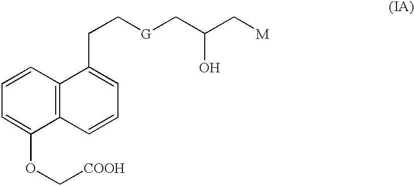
C12=C(C=CC=C1OC[COOH])C(CC[G]CC(C[M])O)=CC=C2
